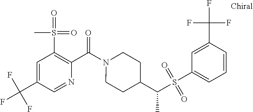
C1=C(C(F)(F)F)C=NC(C(N2CCC(C(S(C3=CC=CC(C(F)(F)F)=C3)(=O)=O)C)CC2)=O)=C1S(=O)(=O)C
